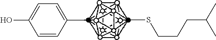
C1=CC(C)=CC=C1O.CSCCCC(C)C
